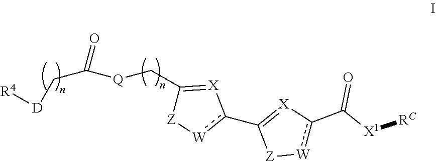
C(C([Q]CC1=[X]c(C2=[X]c(C([X1][RC])=O)[W][Z]2)[W][Z]1)=O)[D][R4]
